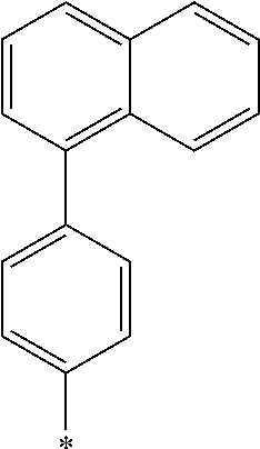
C1=CC=C2C(=C1C1=CC=C(*)C=C1)C=CC=C2
